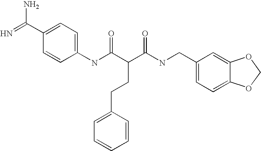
N=C(C1=CC=C(NC(C(C(NCC2=CC=C3C(=C2)OCO3)=O)CCC2=CC=CC=C2)=O)C=C1)N
